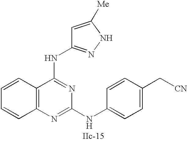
C12=C(N=C(NC3=CC=C(C[CN])C=C3)N=C1NC1=NNC([Me])=C1)C=CC=C2
